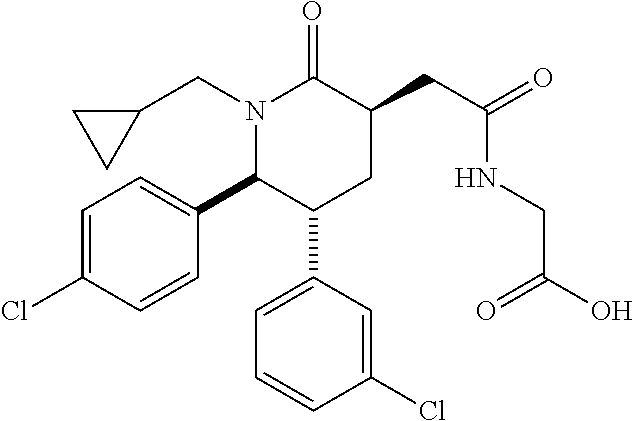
C1=C(Cl)C=CC(C2C(C3=CC=CC(Cl)=C3)CC(CC(=O)NCC(O)=O)C(=O)N2CC2CC2)=C1
